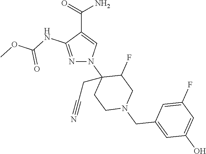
C(C1=CN(C2(CC#N)CCN(CC3=CC(O)=CC(F)=C3)CC2F)N=C1NC(OC)=O)(=O)N
